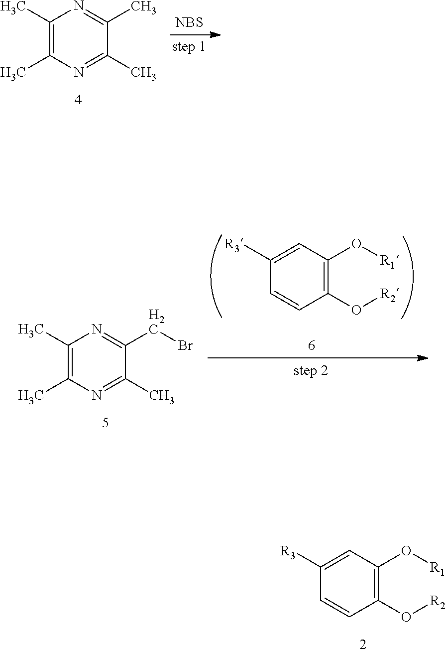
C1(C)=C(C)N=C(C)C(C)=N1.[NBS].C1([R3])=CC(O[R1])=C(O[R2])C=C1.C1(C)=C(C)N=C(C)C(CBr)=N1.C1([R3])=CC(O[R1])=C(O[R2])C=C1
